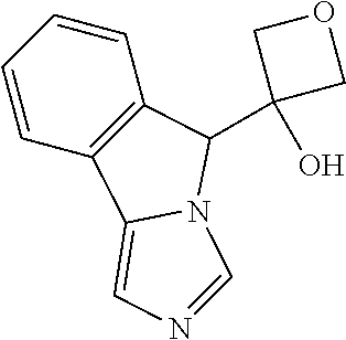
C1=CC=CC2=C1C(C1(O)COC1)N1C2=CN=C1
